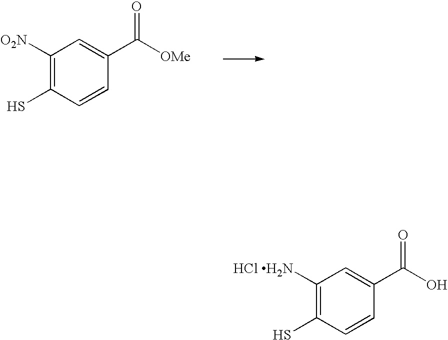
C1([O2N])=C(S)C=CC(C([OMe])=O)=C1.C1([HCl H2N])=C(S)C=CC(C(O)=O)=C1
